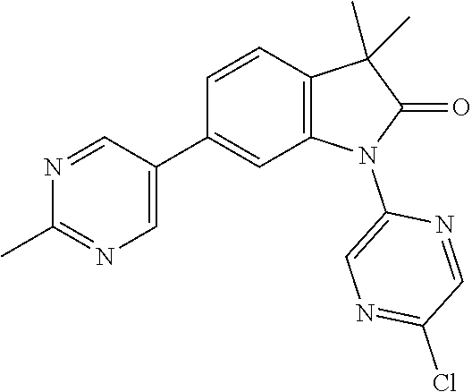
C1(C2=CN=C(C)N=C2)=CC2=C(C=C1)C(C)(C)C(=O)N2C1=CN=C(Cl)C=N1
